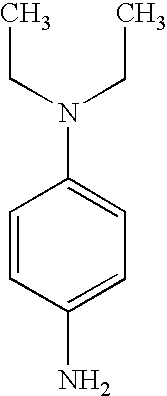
C1=CC(N)=CC=C1N(CC)CC
